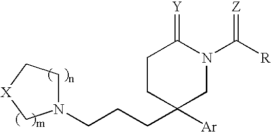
N1(CCCC2([Ar])CN(C([R])=[Z])C(=[Y])CC2)CC[X]C1
